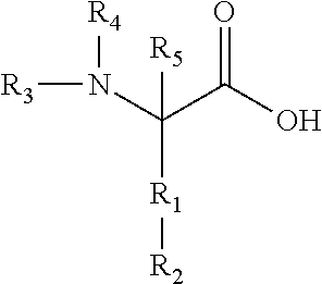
[R3]N(C(C(O)=O)([R5])[R1][R2])[R4]
